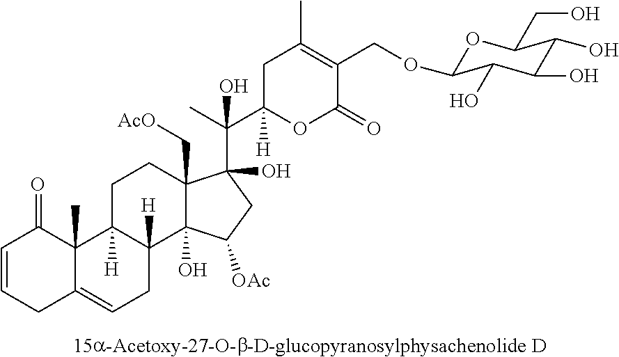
C1=CCC2=CCC3([H])C([H])(C2(C)C1=O)CCC1(C[AcO])C3(O)C([OAc])CC1(C(C)(C1([H])OC(=O)C(COC2OC(CO)C(O)C(O)C2O)=C(C)C1)O)O
